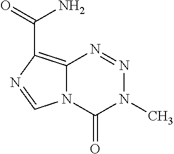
C12=C(C(=O)N)N=CN1C(=O)N(C)N=N2
